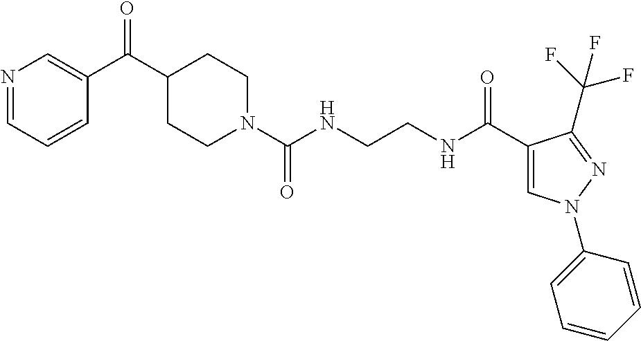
C1(C(C2=CN=CC=C2)=O)CCN(C(NCCNC(C2=CN(C3=CC=CC=C3)N=C2C(F)(F)F)=O)=O)CC1
